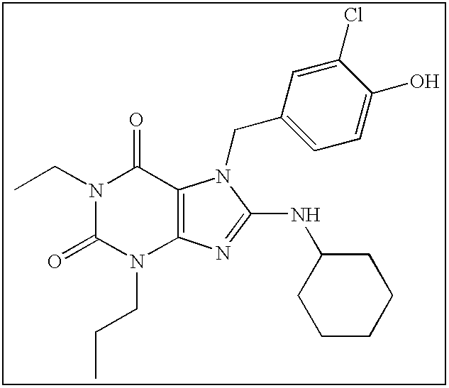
C(N1C(=O)N(CCC)C2=C(C1=O)N(CC1=CC=C(O)C(Cl)=C1)C(NC1CCCCC1)=N2)C
